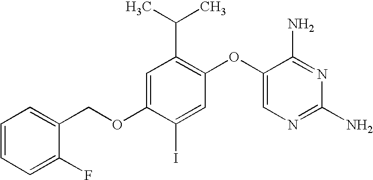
C1=C(OCC2=CC=CC=C2F)C(I)=CC(OC2=CN=C(N)N=C2N)=C1C(C)C
